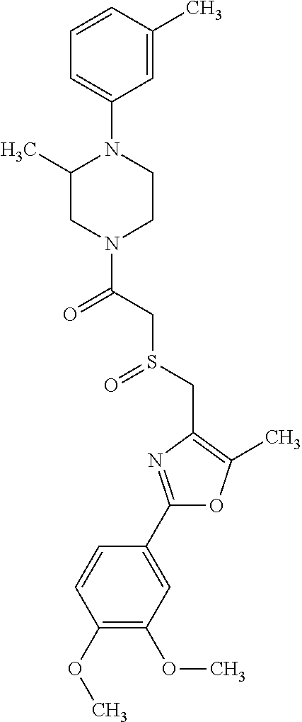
C1(C2=NC(CS(=O)CC(=O)N3CCN(C4=CC=CC(C)=C4)C(C)C3)=C(C)O2)=CC(OC)=C(OC)C=C1
